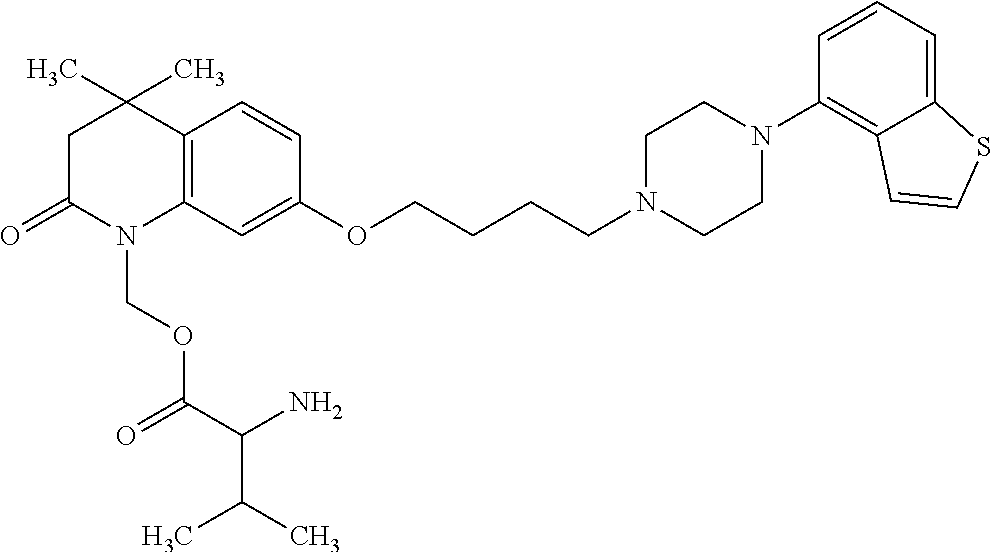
C12=C(C=C(OCCCCN3CCN(C4=C5C(=CC=C4)SC=C5)CC3)C=C1)N(COC(C(N)C(C)C)=O)C(=O)CC2(C)C
